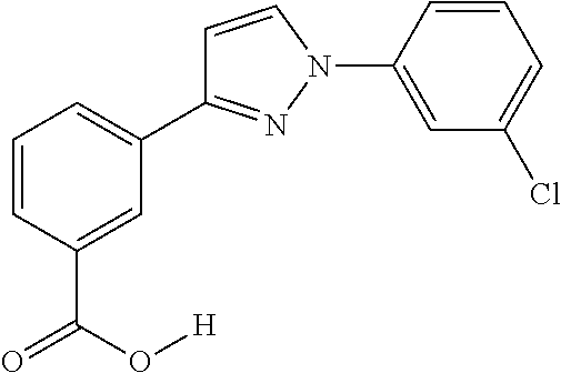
C1=CC(C(=O)O[H])=CC(C2=NN(C3=CC(Cl)=CC=C3)C=C2)=C1
